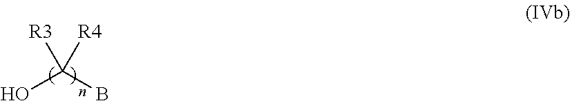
OC(B)([R3])[R4]
